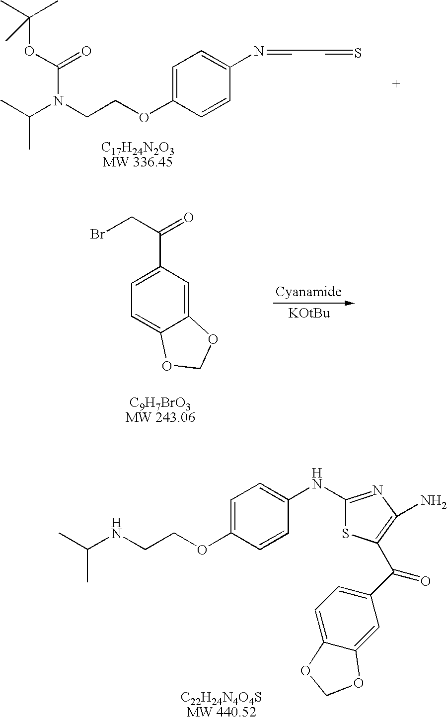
C1(NC2=CC=C(OCCNC(C)C)C=C2)=NC(N)=C(C(C2=CC=C3C(=C2)OCO3)=O)S1.C(N(CCOC1=CC=C(N=CC=S)C=C1)C(=O)OC(C)(C)C)(C)C.C1=C(C(=O)CBr)C=C2C(=C1)OCO2
